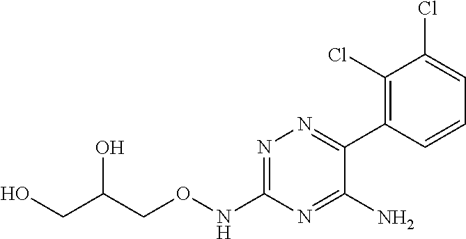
C1(Cl)=C(C2=NN=C(NOCC(CO)O)N=C2N)C=CC=C1Cl
